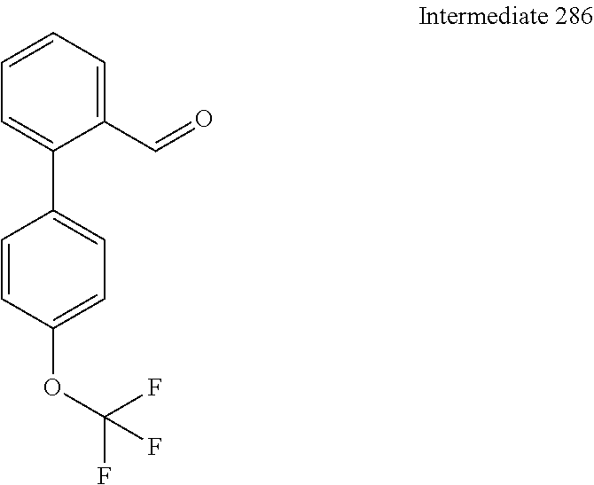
C1=CC(OC(F)(F)F)=CC=C1C1=CC=CC=C1C=O
